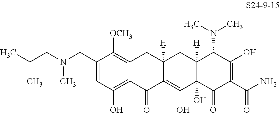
C1=C(CN(CC(C)C)C)C([OCH3])=C2C(=C1O)C(=O)C1=C(O)C3(O)C([H])(CC1([H])C2)C(N(C)C)C(O)=C(C(N)=O)C3=O
